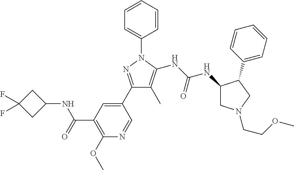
C1(C2=CC(C(=O)NC3CC(F)(F)C3)=C(OC)N=C2)=NN(C2=CC=CC=C2)C(NC(NC2CN(CCOC)CC2C2=CC=CC=C2)=O)=C1C
